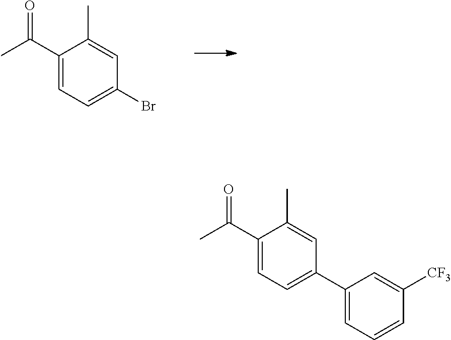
C1(C(C)=O)=CC=C(Br)C=C1C.C1(C(C)=O)=CC=C(C2=CC=CC([CF3])=C2)C=C1C
